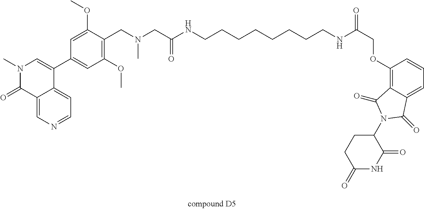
C1(OCC(NCCCCCCCCNC(CN(CC2=C(OC)C=C(C3=CN(C)C(=O)C4=CN=CC=C43)C=C2OC)C)=O)=O)=C2C(=CC=C1)C(=O)N(C1C(=O)NC(=O)CC1)C2=O
